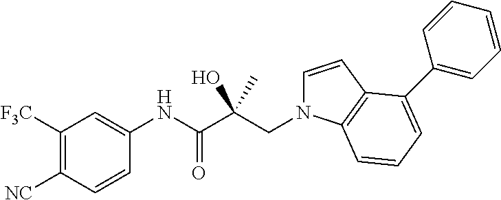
C1([F3C])=C([NC])C=CC(NC(C(CN2C=CC3=C2C=CC=C3C2=CC=CC=C2)(O)C)=O)=C1
